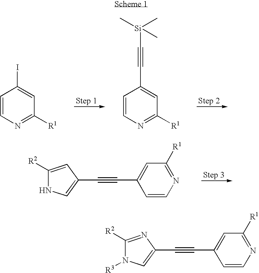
C1=CN=C([R1])C=C1I.C1=CN=C([R1])C=C1C#C[Si](C)(C)C.C1([R2])=CC(C#CC2=CC([R1])=NC=C2)=CN1.C1([R2])=NC(C#CC2=CC([R1])=NC=C2)=CN1[R3]
